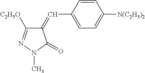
C1(C=C2C([C2H5O])=NN(C)C2=O)=CC=C([N(C2H5)2])C=C1
